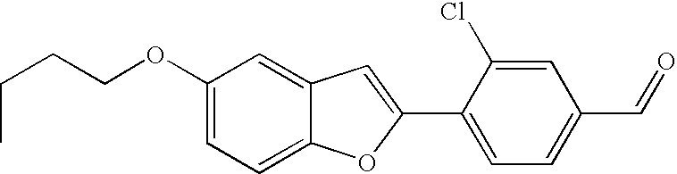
C1=C(Cl)C(C2=CC3=CC(OCCCC)=CC=C3O2)=CC=C1C=O
